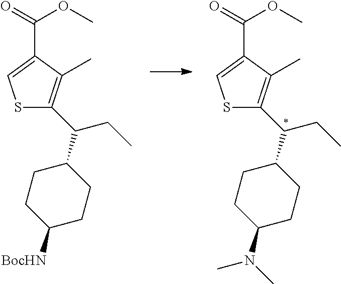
S1C(C(CC)C2CCC(N(C)C)CC2)=C(C)C(C(OC)=O)=C1.S1C(C(CC)C2CCC([BocHN])CC2)=C(C)C(C(OC)=O)=C1
